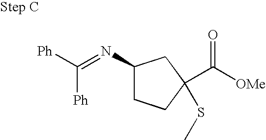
C1(N=C([Ph])[Ph])CCC(SC)(C([OMe])=O)C1
